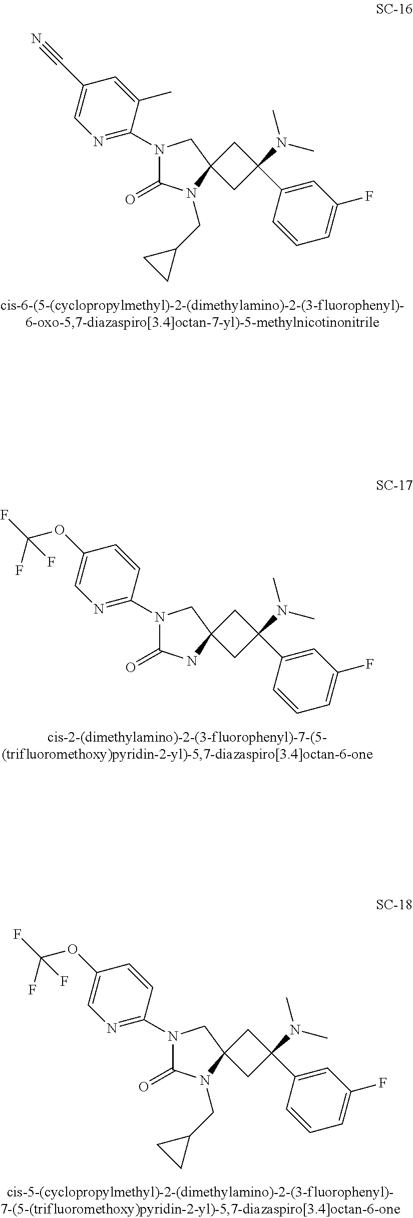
N1(C2=NC=C(C#N)C=C2C)C(=O)N(CC2CC2)C2(C1)CC(C1=CC(F)=CC=C1)(N(C)C)C2.N1(C2=NC=C(OC(F)(F)F)C=C2)C(=O)NC2(C1)CC(C1=CC(F)=CC=C1)(N(C)C)C2.N1(C2=NC=C(OC(F)(F)F)C=C2)C(=O)N(CC2CC2)C2(C1)CC(C1=CC(F)=CC=C1)(N(C)C)C2
